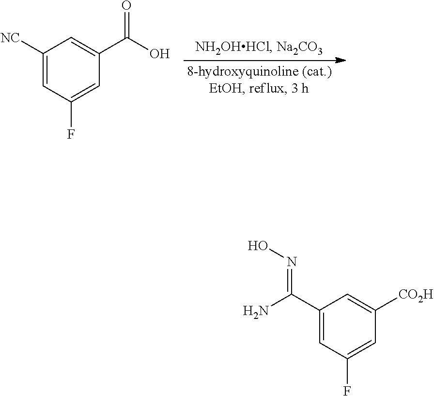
C1([NC])=CC(F)=CC(C(O)=O)=C1.C1(C(N)=NO)=CC(F)=CC([CO2H])=C1
